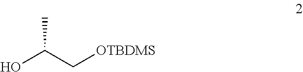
OC(C[OTBDMS])C
